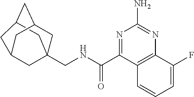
C12(CNC(C3=NC(N)=NC4=C3C=CC=C4F)=O)CC3CC(C1)CC(C3)C2
